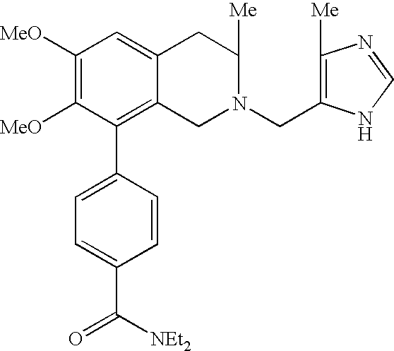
C1([MeO])=C([MeO])C(C2=CC=C(C(=O)[NEt2])C=C2)=C2C(=C1)CC([Me])N(CC1=C([Me])N=CN1)C2
